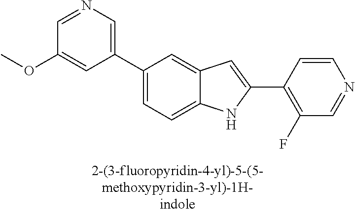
C1(C2=CC=C3C(=C2)C=C(C2=C(F)C=NC=C2)N3)=CN=CC(OC)=C1
